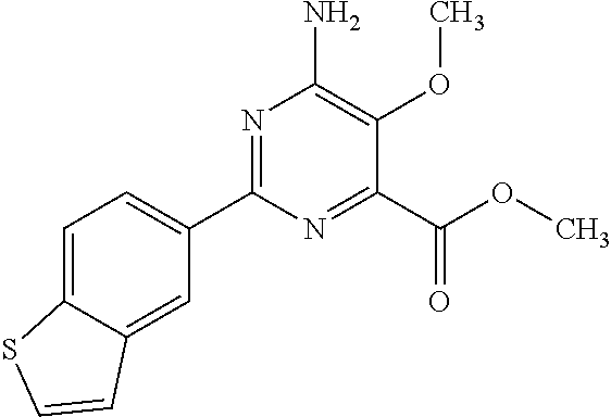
N1=C(C2=CC=C3C(=C2)C=CS3)N=C(C(OC)=O)C(OC)=C1N
